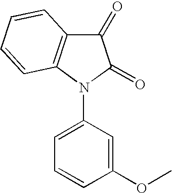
C1(=O)C2=C(N(C3=CC=CC(OC)=C3)C1=O)C=CC=C2
